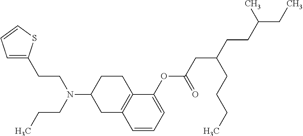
C1(OC(CC(CCC(CC)C)CCCC)=O)=CC=CC2=C1CCC(N(CCC)CCC1=CC=CS1)C2
